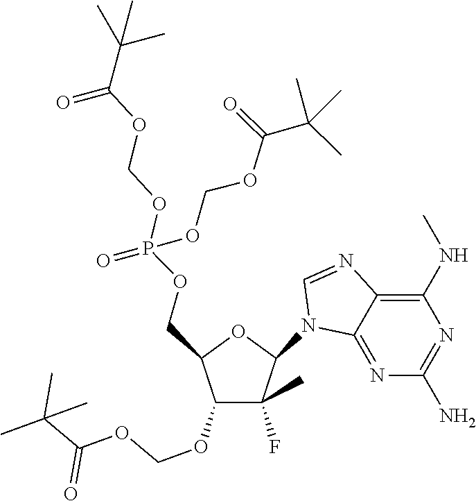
C1(N2C3=NC(N)=NC(NC)=C3N=C2)C(F)(C)C(OCOC(=O)C(C)(C)C)C(COP(OCOC(=O)C(C)(C)C)(=O)OCOC(=O)C(C)(C)C)O1
